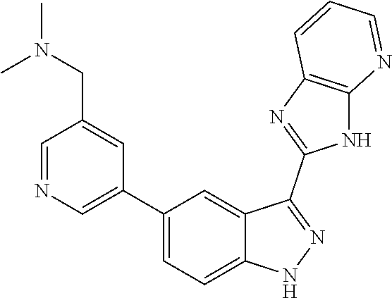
C1=NC=C(C2=CC=C3C(=C2)C(C2=NC4=C(N2)N=CC=C4)=NN3)C=C1CN(C)C
